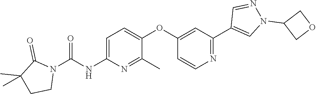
C1=C(NC(N2C(=O)C(C)(C)CC2)=O)N=C(C)C(OC2=CC(C3=CN(C4COC4)N=C3)=NC=C2)=C1
